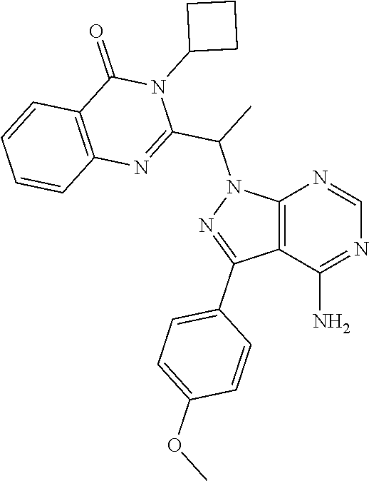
C12=C(C(N)=NC=N1)C(C1=CC=C(OC)C=C1)=NN2C(C)C1=NC2=C(C(=O)N1C1CCC1)C=CC=C2
